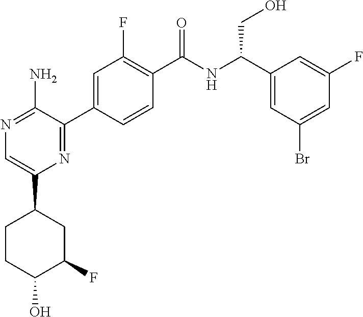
N1=C(N)C(C2=CC(F)=C(C(NC(C3=CC(Br)=CC(F)=C3)CO)=O)C=C2)=NC(C2CCC(O)C(F)C2)=C1
